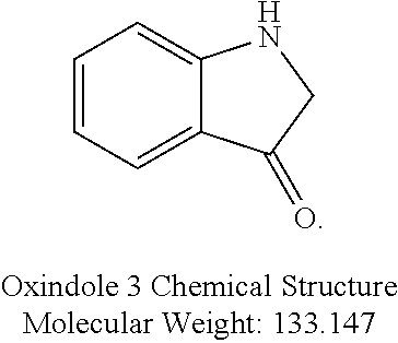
C1=CC=C2C(=C1)NCC2=O
